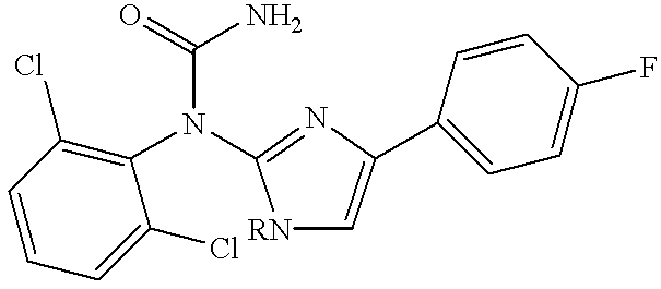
C1=CC(Cl)=C(N(C(=O)N)C2=NC(C3=CC=C(F)C=C3)=C[RN]2)C(Cl)=C1
